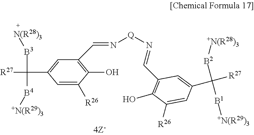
[B3](C([B4][+N(R29)3])([R27])C1=CC(C=N[Q]N=CC2=C(O)C([R26])=CC(C([R27])([B2][+N(R28)3])[B1][+N(R29)3])=C2)=C(O)C([R26])=C1)[N(R28)3]
